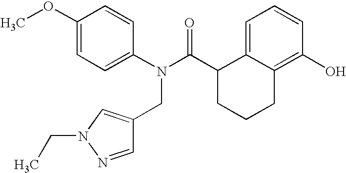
C1(OC)=CC=C(N(C(C2CCCC3=C(O)C=CC=C23)=O)CC2=CN(CC)N=C2)C=C1
